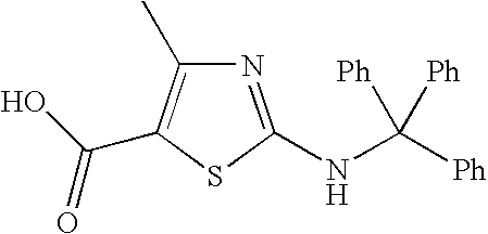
C1(C)=C(C(O)=O)SC(NC([Ph])([Ph])[Ph])=N1
